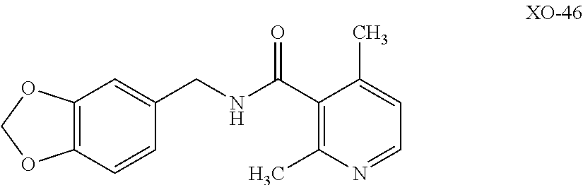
C12=C(C=CC(CNC(C3=C(C)N=CC=C3C)=O)=C1)OCO2
